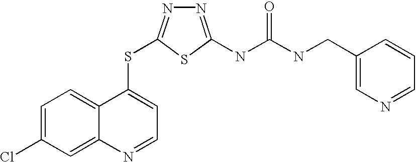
C1=C(Cl)C=C2C(=C1)C(SC1=NN=C(NC(=O)NCC3=CN=CC=C3)S1)=CC=N2
